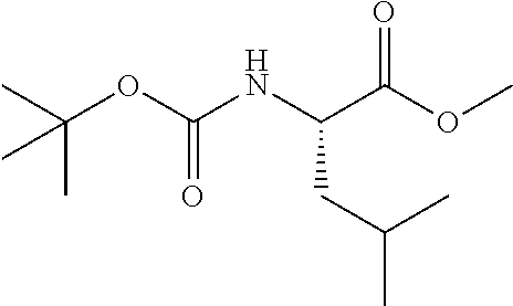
C(CC(C)C)(C(OC)=O)NC(OC(C)(C)C)=O
